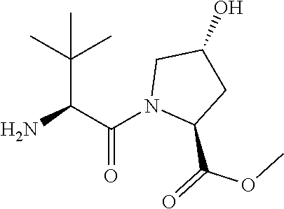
NC(C(C)(C)C)C(N1C(C(=O)OC)CC(O)C1)=O
